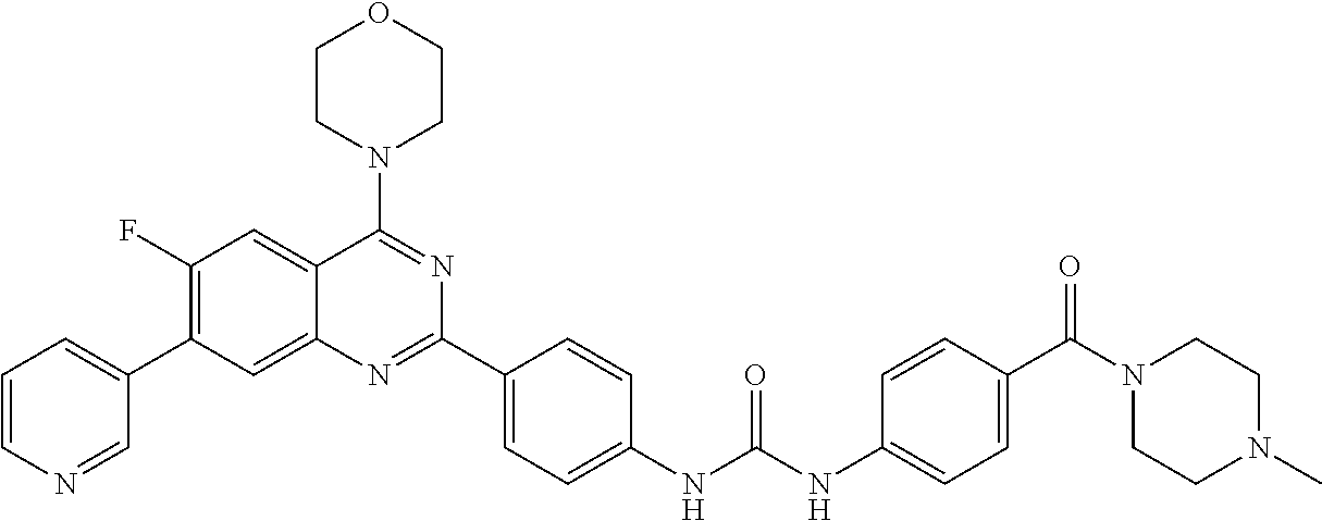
C1=CN=CC(C2=C(F)C=C3C(=C2)N=C(C2=CC=C(NC(NC4=CC=C(C(N5CCN(C)CC5)=O)C=C4)=O)C=C2)N=C3N2CCOCC2)=C1
